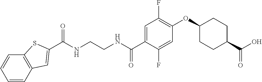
C(NCCNC(C1=CC(F)=C(OC2CCC(C(O)=O)CC2)C=C1F)=O)(=O)C1=CC2=C(C=CC=C2)S1
